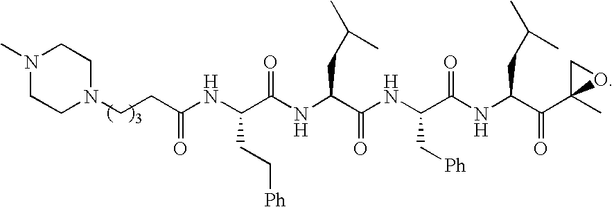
C(CC(NC(C(NC(C(NC(C(NC(C(C1(C)OC1)=O)CC(C)C)=O)C[Ph])=O)CC(C)C)=O)CC[Ph])=O)N1CCN(C)CC1
